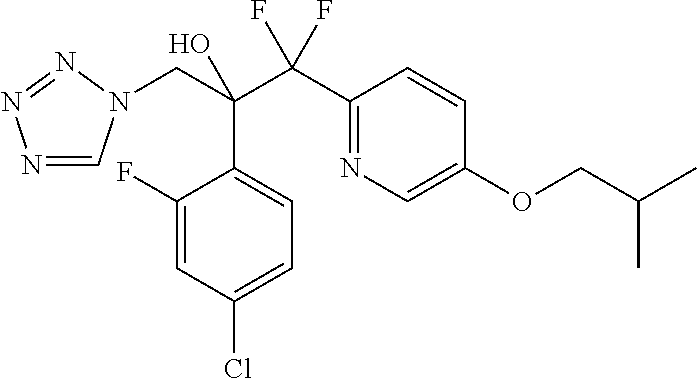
N1=CN(CC(C(C2=NC=C(OCC(C)C)C=C2)(F)F)(O)C2=CC=C(Cl)C=C2F)N=N1
